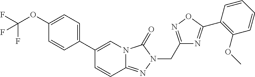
C1=CC2=NN(CC3=NOC(C4=C(OC)C=CC=C4)=N3)C(=O)N2C=C1C1=CC=C(OC(F)(F)F)C=C1
